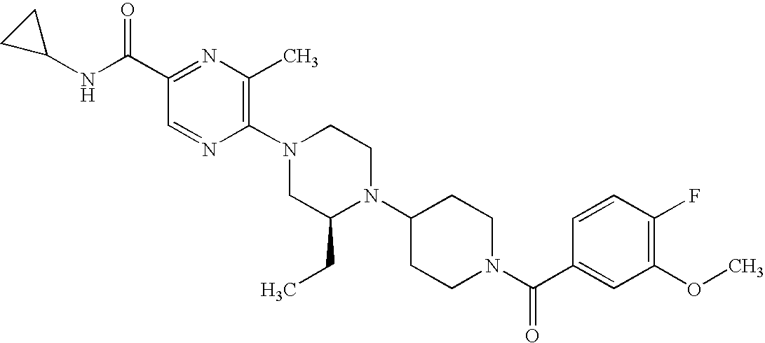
C1(C(NC2CC2)=O)=NC(C)=C(N2CC(CC)N(C3CCN(C(C4=CC(OC)=C(F)C=C4)=O)CC3)CC2)N=C1
